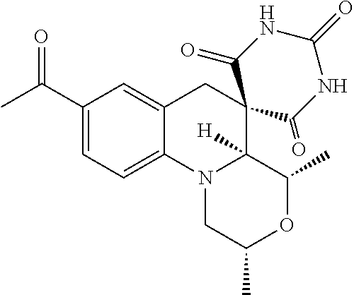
C1(C(C)=O)=CC=C2C(=C1)CC1(C3([H])N2CC(C)OC3C)C(=O)NC(=O)NC1=O
